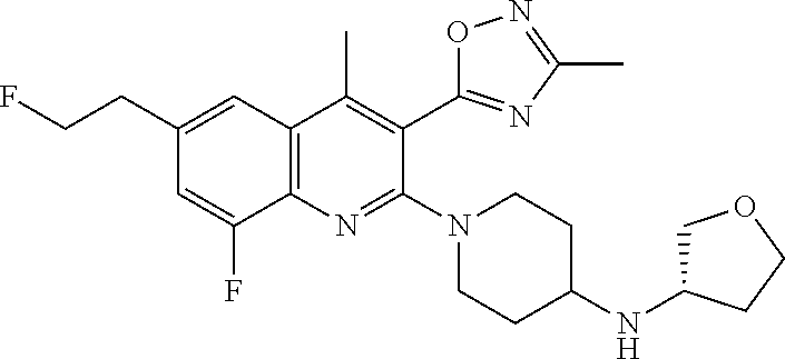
C1(CCF)=CC2=C(N=C(N3CCC(NC4COCC4)CC3)C(C3=NC(C)=NO3)=C2C)C(F)=C1
